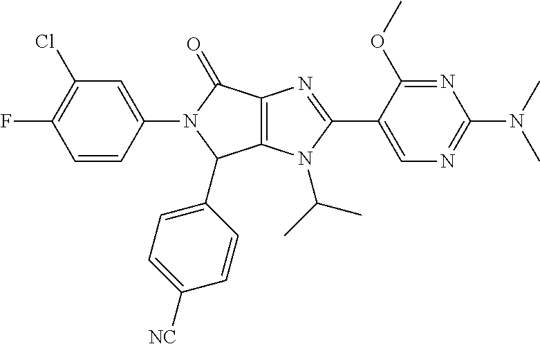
C12=C(N(C(C)C)C(C3=CN=C(N(C)C)N=C3OC)=N1)C(C1=CC=C([NC])C=C1)N(C1=CC(Cl)=C(F)C=C1)C2=O
